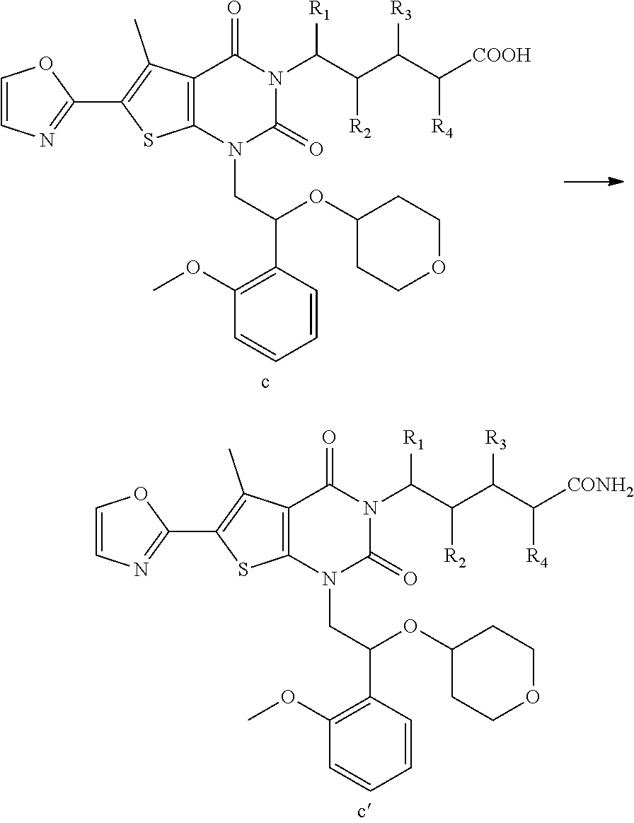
O(C1CCOCC1)C(C1=C(OC)C=CC=C1)CN1C(=O)N(C(C(C(C([R4])[COOH])[R3])[R2])[R1])C(=O)C2=C1SC(C1=NC=CO1)=C2C.O(C1CCOCC1)C(C1=C(OC)C=CC=C1)CN1C(=O)N(C(C(C(C([R4])[CONH2])[R3])[R2])[R1])C(=O)C2=C1SC(C1=NC=CO1)=C2C
